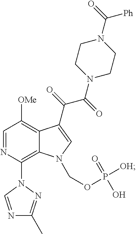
C1([OMe])=C2C(=C(N3C=NC(C)=N3)N=C1)N(COP([OH])(=O)O)C=C2C(=O)C(=O)N1CCN(C(=O)[Ph])CC1
